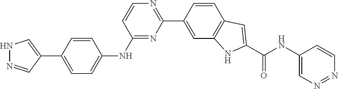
N1=NC=CC(NC(C2=CC3=C(N2)C=C(C2=NC=CC(NC4=CC=C(C5=CNN=C5)C=C4)=N2)C=C3)=O)=C1
